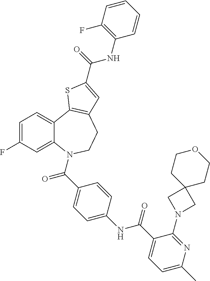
C1=C(F)C=C2C(=C1)C1=C(CCN2C(=O)C2=CC=C(NC(=O)C3=CC=C(C)N=C3N3CC4(C3)CCOCC4)C=C2)C=C(C(=O)NC2=C(F)C=CC=C2)S1
